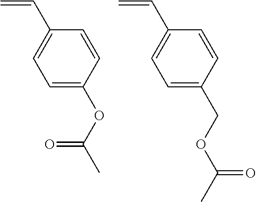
C=CC1=CC=C(OC(C)=O)C=C1.C=CC1=CC=C(COC(=O)C)C=C1
